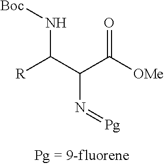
[Boc]NC(C(C([OMe])=O)N=[Pg])[R]
